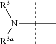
N([R3a])([R3])C(C)(C)C
